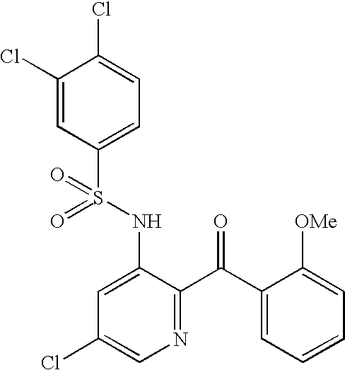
C1(Cl)=CC(S(NC2=CC(Cl)=CN=C2C(C2=CC=CC=C2[OMe])=O)(=O)=O)=CC=C1Cl
